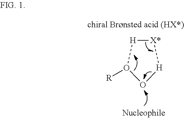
[X*]1[H]O([R])O[H]1
